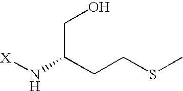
[X]NC(CCSC)CO
